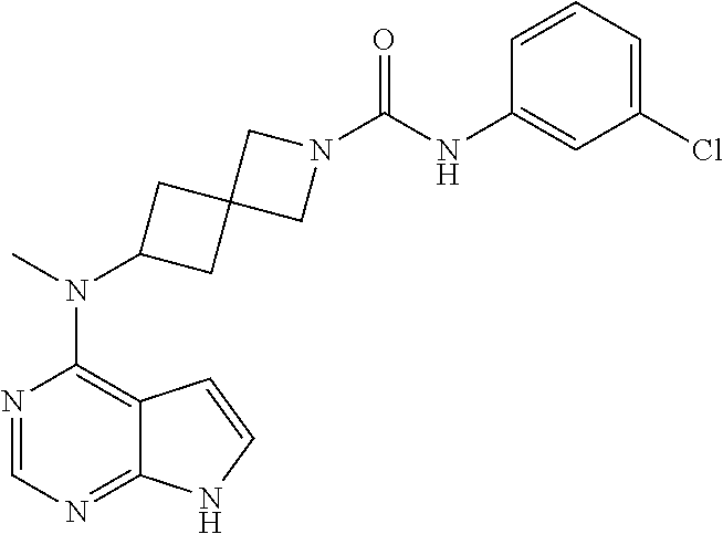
N1=CN=C2C(=C1N(C)C1CC3(C1)CN(C(NC1=CC(Cl)=CC=C1)=O)C3)C=CN2
